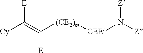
[Cy]C([E])=C([E])[(CE2)m][CEE]N([Z])[Z]
